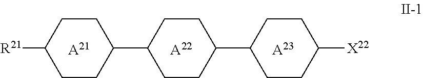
[A21].[A22].[R21]C1CCC(C2CCC(C3CCC([X22])CC3)CC2)CC1.[A23]
